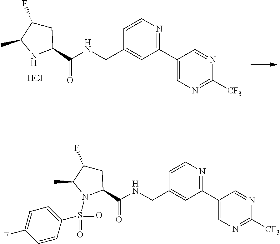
C1C(F)C(C)N(S(=O)(=O)C2=CC=C(F)C=C2)C1C(NCC1=CC(C2=CN=C([CF3])N=C2)=NC=C1)=O.C1C(F)C(C)NC1C(NCC1=CC(C2=CN=C([CF3])N=C2)=NC=C1)=O.Cl
